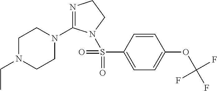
N1=C(N2CCN(CC)CC2)N(S(C2=CC=C(OC(F)(F)F)C=C2)(=O)=O)CC1
